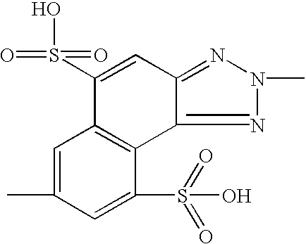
C1=C(C)C=C(S(O)(=O)=O)C2=C1C(S(O)(=O)=O)=CC1=NN(C)N=C21
